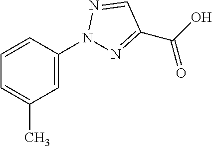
C1=C(N2N=C(C(O)=O)C=N2)C=CC=C1C
